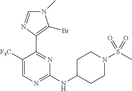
C1(NC2CCN(S(C)(=O)=O)CC2)=NC=C([F3C])C(C2=C(Br)N(C)C=N2)=N1
